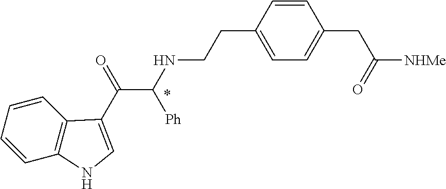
C1=CC2=C(C=C1)C(C(=O)C(NCCC1=CC=C(CC([NHMe])=O)C=C1)[Ph])=CN2
